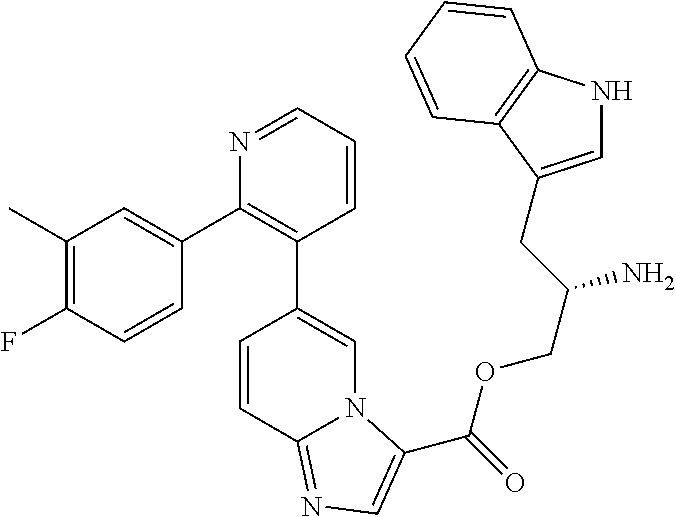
C1(C)=C(F)C=CC(C2=C(C3=CN4C(=NC=C4C(OCC(N)CC4=CNC5=C4C=CC=C5)=O)C=C3)C=CC=N2)=C1
